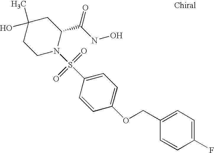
C1(C)(O)CCN(S(C2=CC=C(OCC3=CC=C(F)C=C3)C=C2)(=O)=O)C(C(NO)=O)C1
